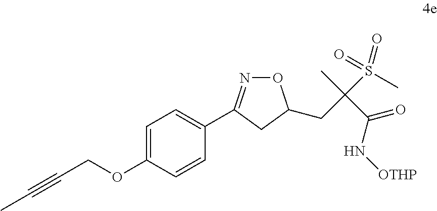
C1=C(OCC#CC)C=CC(C2=NOC(CC(C)(C(=O)N[OTHP])S(C)(=O)=O)C2)=C1
